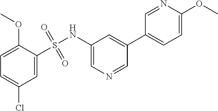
C1=C(S(NC2=CN=CC(C3=CC=C(OC)N=C3)=C2)(=O)=O)C(OC)=CC=C1Cl
